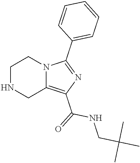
C1NCC2=C(C(=O)NCC(C)(C)C)N=C(C3=CC=CC=C3)N2C1
